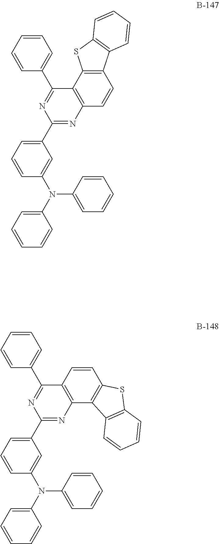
C12=C(C3=C(C=C1)N=C(C1=CC=CC(N(C4=CC=CC=C4)C4=CC=CC=C4)=C1)N=C3C1=CC=CC=C1)SC1=C2C=CC=C1.C1=CC2=C(C3=C1SC1=C3C=CC=C1)N=C(C1=CC=CC(N(C3=CC=CC=C3)C3=CC=CC=C3)=C1)N=C2C1=CC=CC=C1
